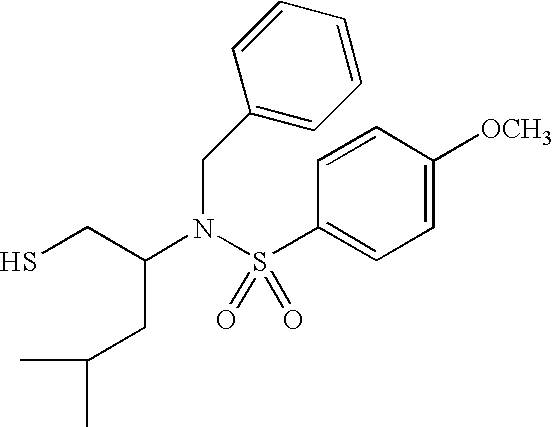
SCC(N(S(C1=CC=C([OCH3])C=C1)(=O)=O)CC1=CC=CC=C1)CC(C)C
